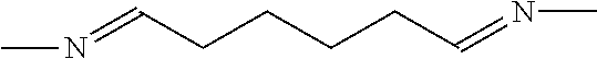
N(=CCCCCC=NC)C
